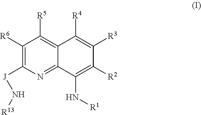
C1([R6])=C([J]N[R13])N=C2C(=C1[R5])C([R4])=C([R3])C([R2])=C2N[R1]
